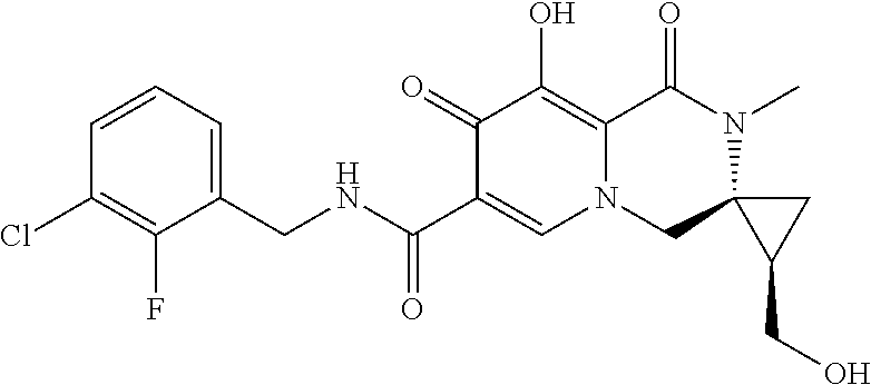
C1=CC=C(CNC(C2=CN3C(=C(O)C2=O)C(=O)N(C)C2(C3)C(CO)C2)=O)C(F)=C1Cl
